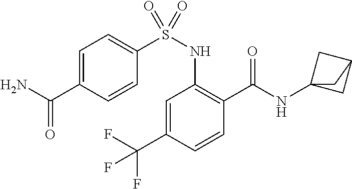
C1=C(C(F)(F)F)C=CC(C(=O)NC23CC(C2)C3)=C1NS(C1=CC=C(C(N)=O)C=C1)(=O)=O
